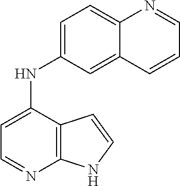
C12=C(C(NC3=CC=C4C(=C3)C=CC=N4)=CC=N1)C=CN2
